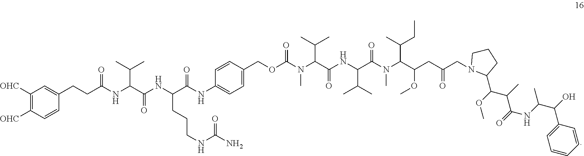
C1([OHC])=C([OHC])C=CC(CCC(NC(C(NC(C(NC2=CC=C(COC(N(C(C(NC(C(N(C(C(CC(CN3C(C(OC)C(C(=O)NC(C(C4=CC=CC=C4)O)C)C)CCC3)=O)OC)C(C)CC)C)=O)C(C)C)=O)C(C)C)C)=O)C=C2)=O)CCCNC(N)=O)=O)C(C)C)=O)=C1
